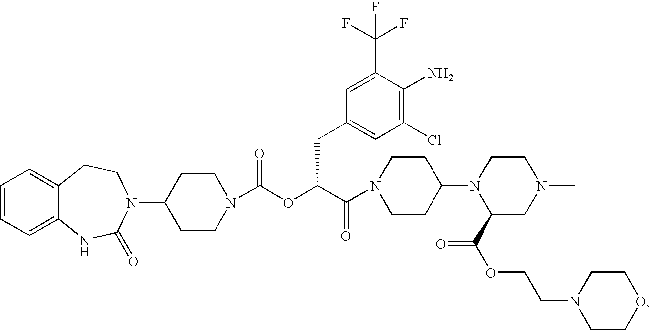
C1=CC=C2C(=C1)CCN(C1CCN(C(OC(C(=O)N3CCC(N4C(C(OCCN5CCOCC5)=O)CN(C)CC4)CC3)CC3=CC(Cl)=C(N)C(C(F)(F)F)=C3)=O)CC1)C(=O)N2
